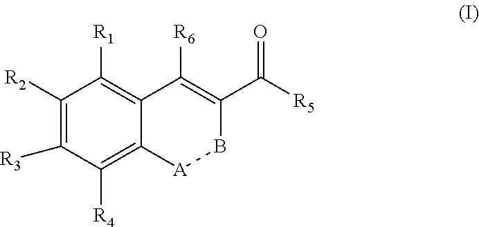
C1([R2])=C([R3])C([R4])=C2C(=C1[R1])C([R6])=C(C([R5])=O)B[A]2
